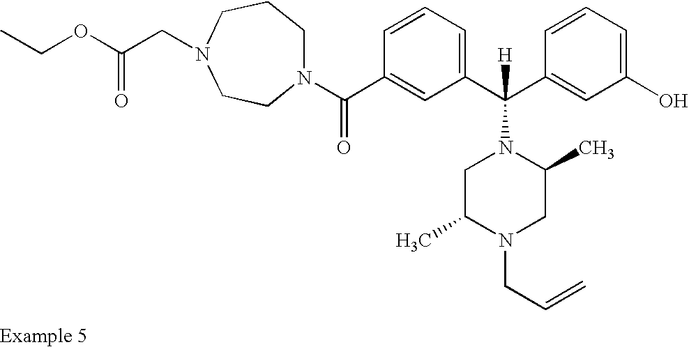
N1(C(C2=CC(C(C3=CC(O)=CC=C3)([H])N3CC(C)N(CC=C)CC3C)=CC=C2)=O)CCCN(CC(OCC)=O)CC1
